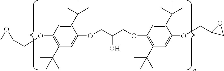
C1(C(C)(C)C)=CC(OCC2OC2)=C(C(C)(C)C)C=C1OCC(COC1=C(C(C)(C)C)C=C(OCC2CO2)C(C(C)(C)C)=C1)O
